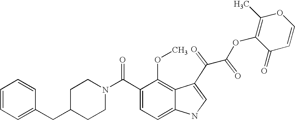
C1=CC=C(CC2CCN(C(C3=CC=C4C(=C3OC)C(C(C(OC3=C(C)OC=CC3=O)=O)=O)=CN4)=O)CC2)C=C1
